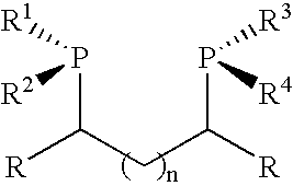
[R1]P(C(CC(P([R3])[R4])[R])[R])[R2]
